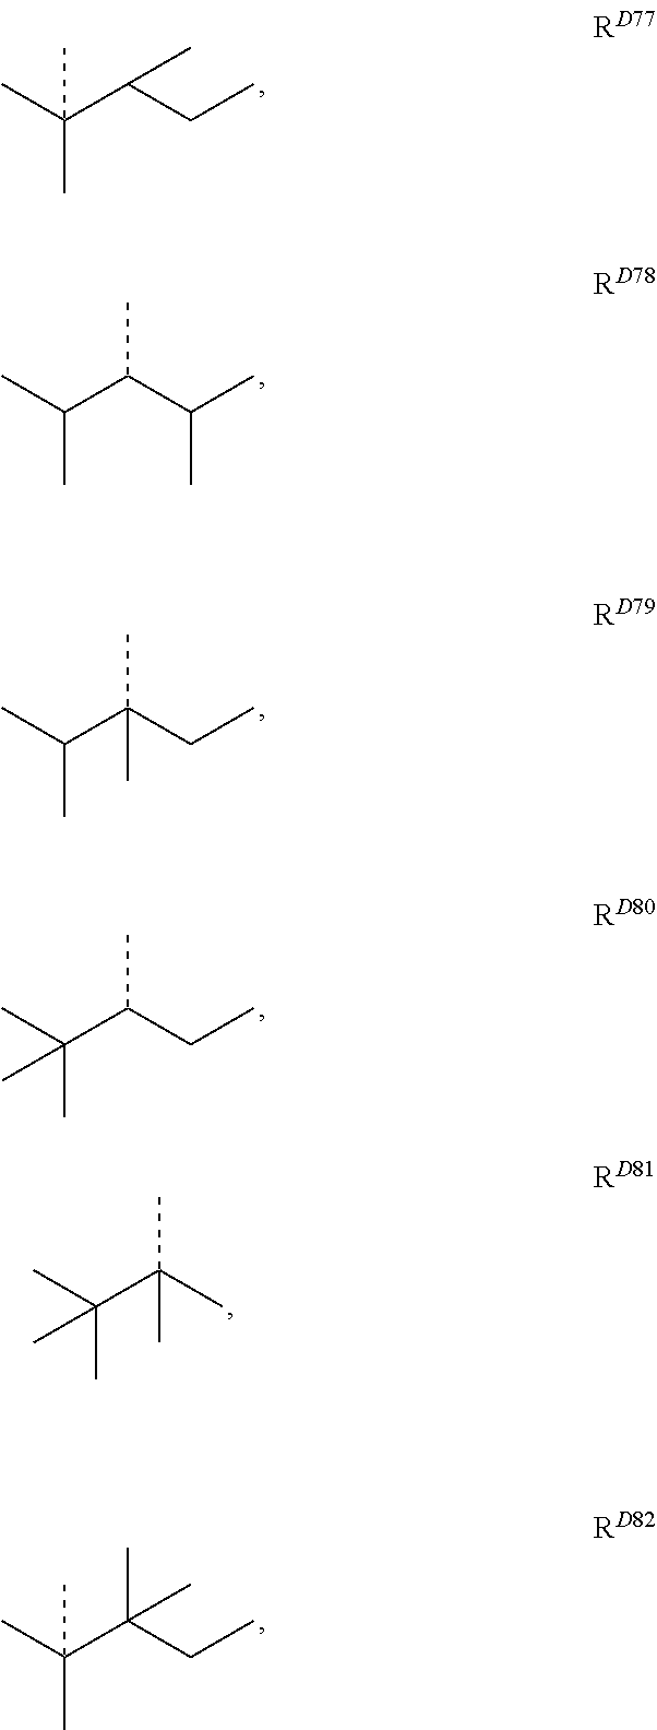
CC(C(CC)C)(C)C.CC(C(C(C)C)C)C.CC(C(CC)(C)C)C.CC(C(CC)C)(C)C.CC(C(C)(C)C)(C)C.CC(C(CC)(C)C)(C)C
